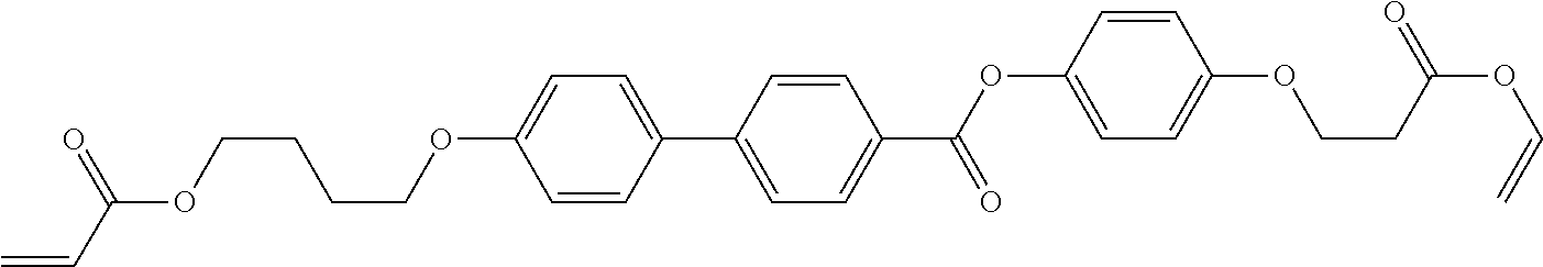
C1=CC(C2=CC=C(C(=O)OC3=CC=C(OCCC(OC=C)=O)C=C3)C=C2)=CC=C1OCCCCOC(=O)C=C
